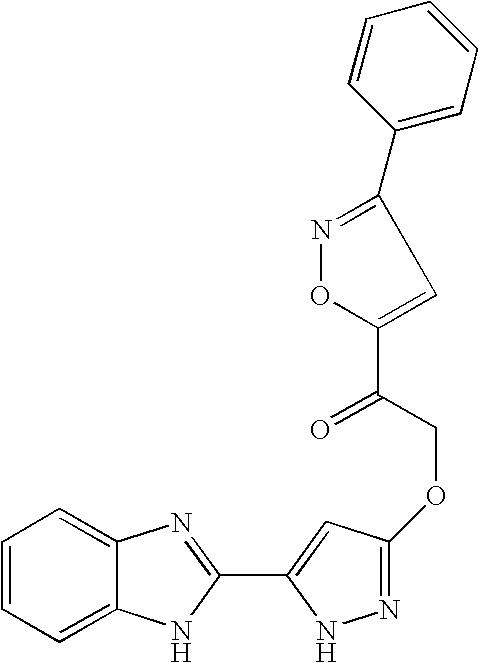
C1=CC=C2C(=C1)N=C(C1=CC(OCC(=O)C3=CC(C4=CC=CC=C4)=NO3)=NN1)N2
